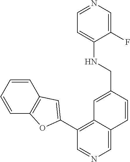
C1=CC=CC2=C1OC(C1=C3C(=CN=C1)C=CC(CNC1=CC=NC=C1F)=C3)=C2
